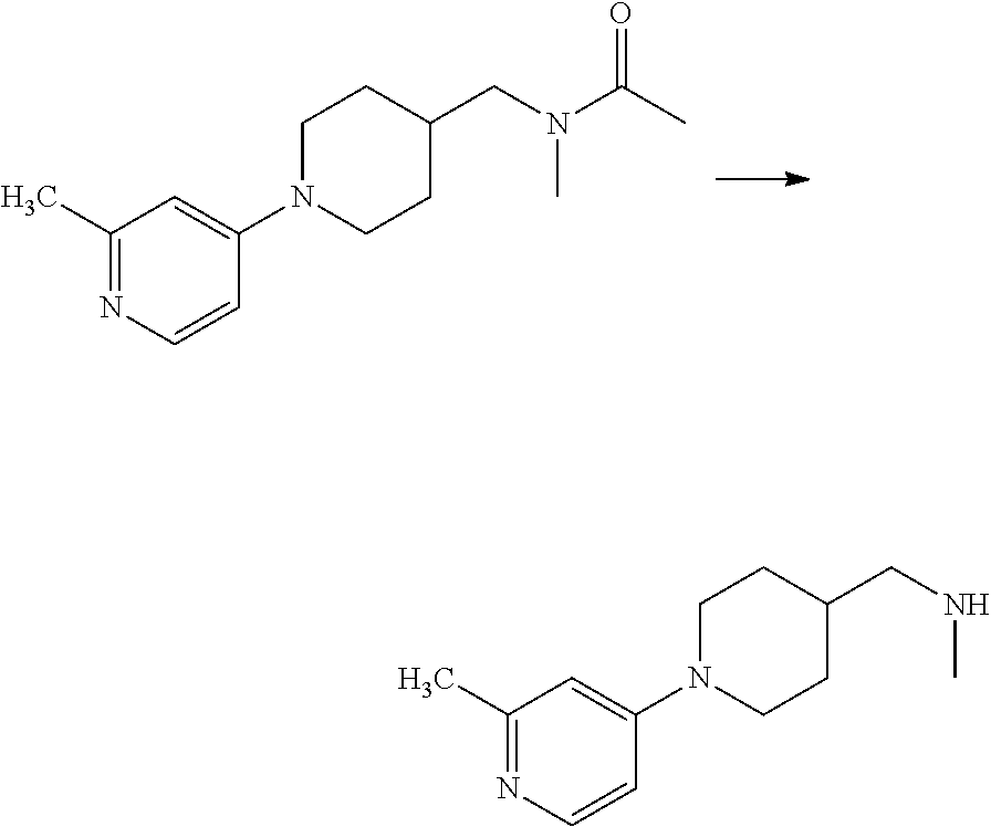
C1N(C2=CC(C)=NC=C2)CCC(CN(C)C(=O)C)C1.C1N(C2=CC(C)=NC=C2)CCC(CNC)C1
